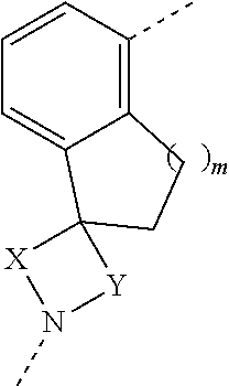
C12=C(C)C=CC=C1C1(CC2)[X]N(C)[Y]1
